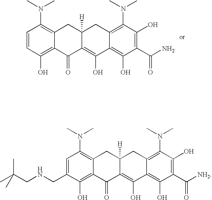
C1=CC(O)=C2C(=C1N(C)C)CC1([H])C(=C(O)C3=C(O)C(C(N)=O)=C(O)C(N(C)C)=C3C1)C2=O.C1=C(CNCC(C)(C)C)C(O)=C2C(=C1N(C)C)CC1([H])C(=C(O)C3=C(O)C(C([NH2])=O)=C(O)C(N(C)C)=C3C1)C2=O
